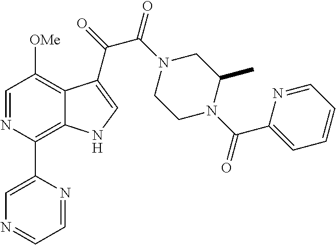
C1=NC(C2=CN=CC=N2)=C2C(=C1[OMe])C(C(C(=O)N1CCN(C(=O)C3=CC=CC=N3)C(C)C1)=O)=CN2
